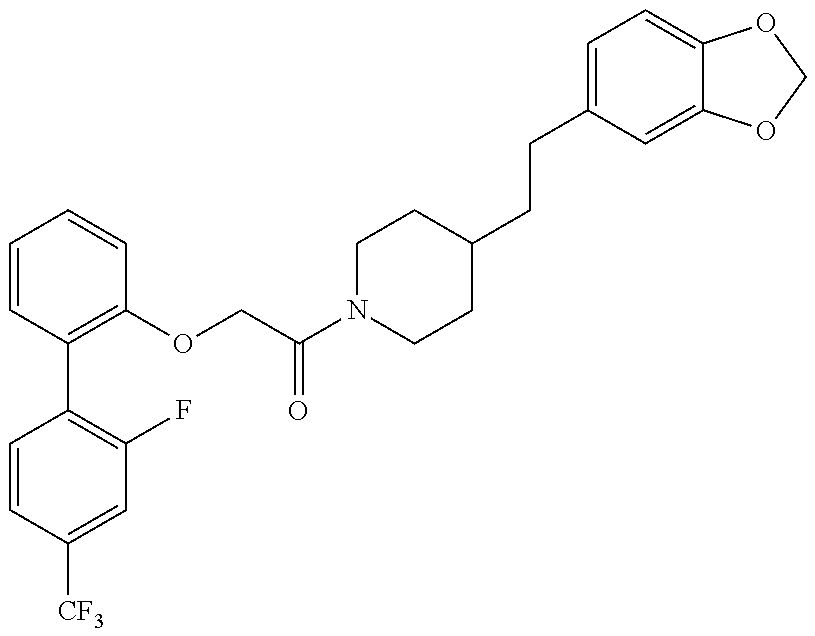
C1=CC([CF3])=CC(F)=C1C1=C(OCC(N2CCC(CCC3=CC=C4C(=C3)OCO4)CC2)=O)C=CC=C1
